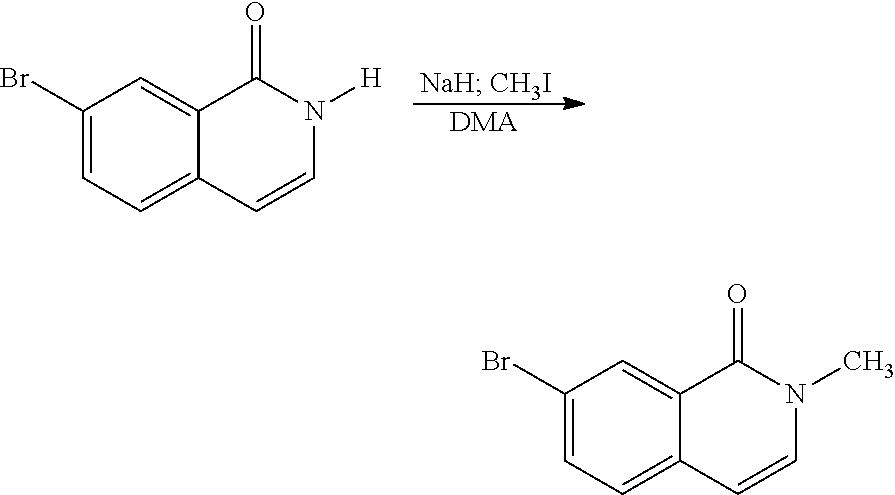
[DMA].C1(Br)=CC=C2C(=C1)C(=O)N([H])C=C2.C1(Br)=CC=C2C(=C1)C(=O)N(C)C=C2
